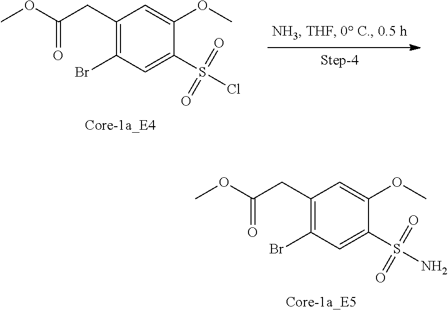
C1(CC(=O)OC)=C(Br)C=C(S(=O)(=O)N)C(OC)=C1.C1(CC(=O)OC)=C(Br)C=C(S(=O)(=O)Cl)C(OC)=C1
